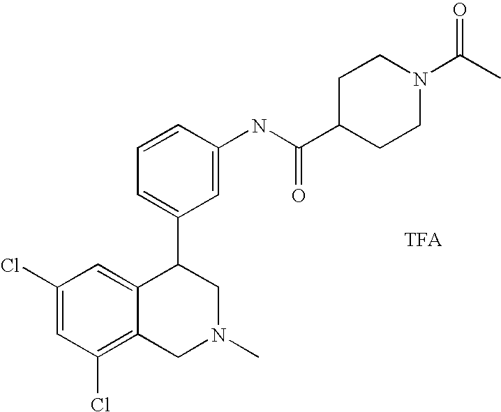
C1(Cl)=CC(Cl)=C2C(=C1)C(C1=CC=CC(NC(=O)C3CCN(C(C)=O)CC3)=C1)CN(C)C2
